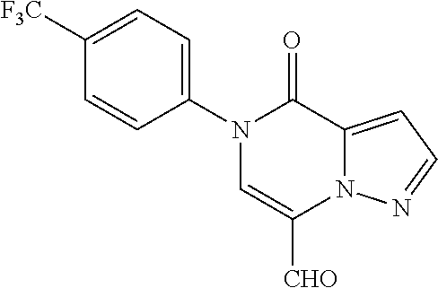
N1(C2=CC=C([F3C])C=C2)C=C([CHO])N2C(=CC=N2)C1=O
